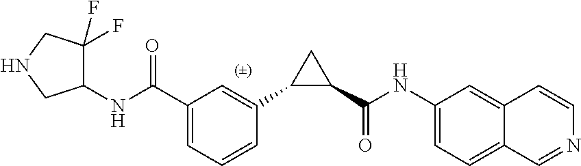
C1=C(C(NC2C(F)(F)CNC2)=O)C=C(C2C(C(NC3=CC=C4C(=C3)C=CN=C4)=O)C2)C=C1
